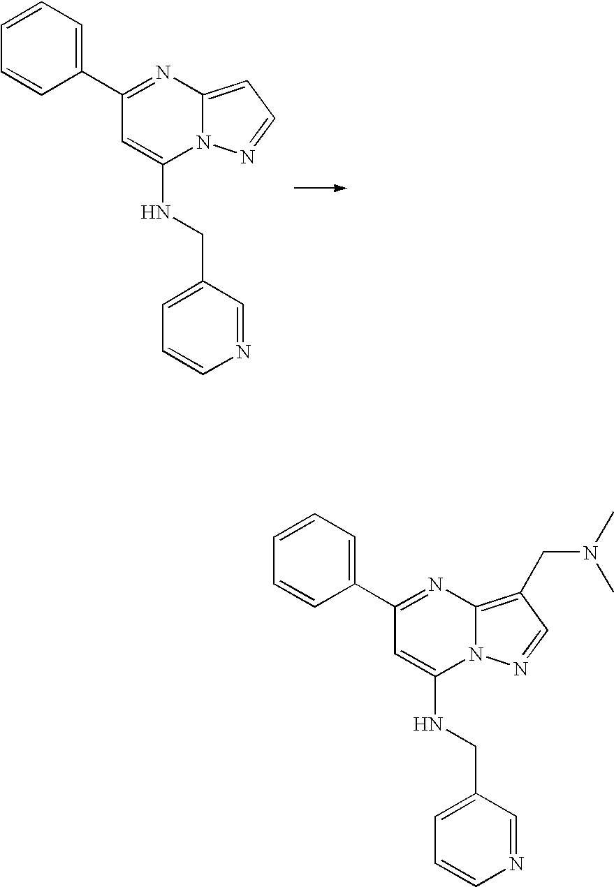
C1=CC=C(C2=NC3=C(CN(C)C)C=NN3C(NCC3=CC=CN=C3)=C2)C=C1.C1=CC=C(C2=NC3=CC=NN3C(NCC3=CC=CN=C3)=C2)C=C1
